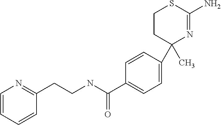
C1(C)(C2=CC=C(C(=O)NCCC3=NC=CC=C3)C=C2)N=C(N)SCC1
